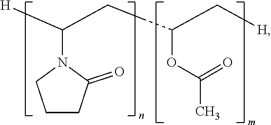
C(N1CCCC1=O)(CCC(C[H])OC(C)=O)[H]
